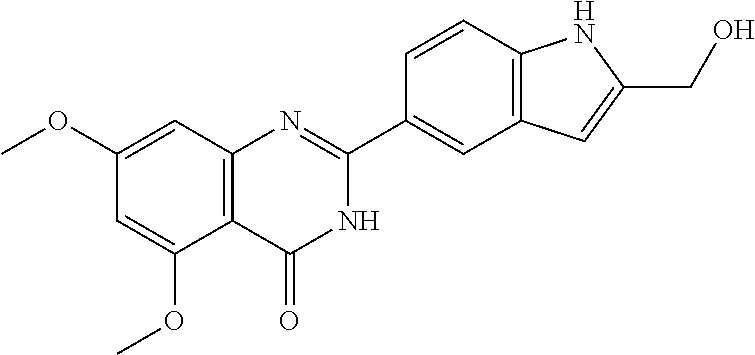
C12=C(C=C(OC)C=C1OC)N=C(C1=CC3=C(C=C1)NC(CO)=C3)NC2=O
